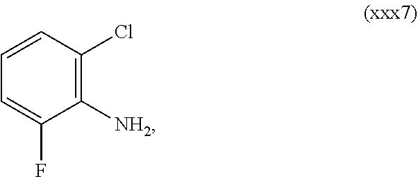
C1=CC(Cl)=C([NH2])C(F)=C1
